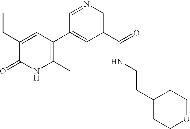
C1(C)=C(C2=CC(C(=O)NCCC3CCOCC3)=CN=C2)C=C(CC)C(=O)N1
